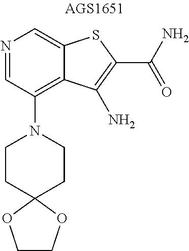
N1=CC(N2CCC3(CC2)OCCO3)=C2C(=C1)SC(C(N)=O)=C2N
